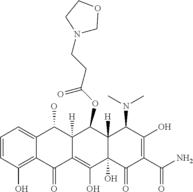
C1=CC(O)=C2C(=C1)C(O)C1([H])C(=C(O)C3(O)C([H])(C1OC(CCN1COCC1)=O)C(N(C)C)C(O)=C(C(N)=O)C3=O)C2=O
